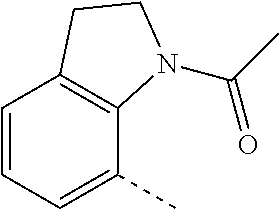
C1=CC=C(C)C2=C1CCN2C(C)=O
